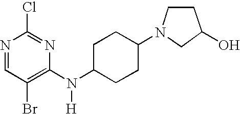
N1=CC(Br)=C(N(C2CCC(N3CCC(O)C3)CC2)[H])N=C1Cl
